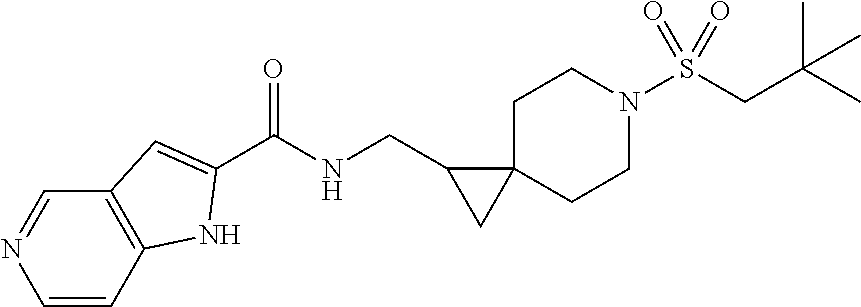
C12=C(C=CN=C1)NC(C(NCC1CC13CCN(S(CC(C)(C)C)(=O)=O)CC3)=O)=C2
